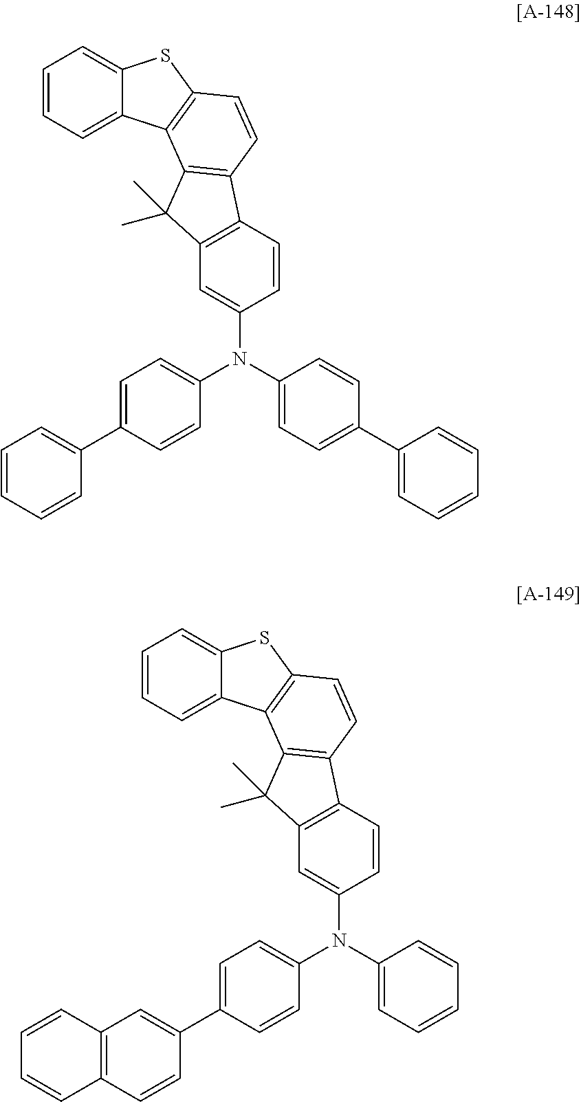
C1=CC=C2C(=C1)SC1=C2C2=C(C=C1)C1=C(C2(C)C)C=C(N(C2=CC=C(C3=CC=CC=C3)C=C2)C2=CC=C(C3=CC=CC=C3)C=C2)C=C1.C1=CC=C2C(=C1)SC1=C2C2=C(C=C1)C1=C(C2(C)C)C=C(N(C2=CC=CC=C2)C2=CC=C(C3=CC4=C(C=C3)C=CC=C4)C=C2)C=C1
